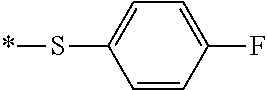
C1=CC(F)=CC=C1S*
